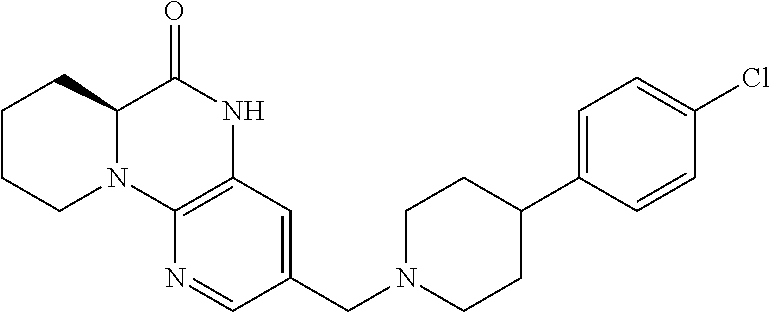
C1(CN2CCC(C3=CC=C(Cl)C=C3)CC2)=CC2=C(N=C1)N1C(C(=O)N2)CCCC1
